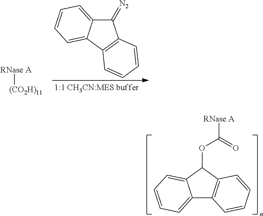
[RNase A][(CO2H)11].C1(=[N2])C2=CC=CC=C2C2=C1C=CC=C2.C12=CC=CC=C1C(OC([RNase A])=O)C1=C2C=CC=C1
